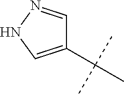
CC(C)(C)C1=CNN=C1
